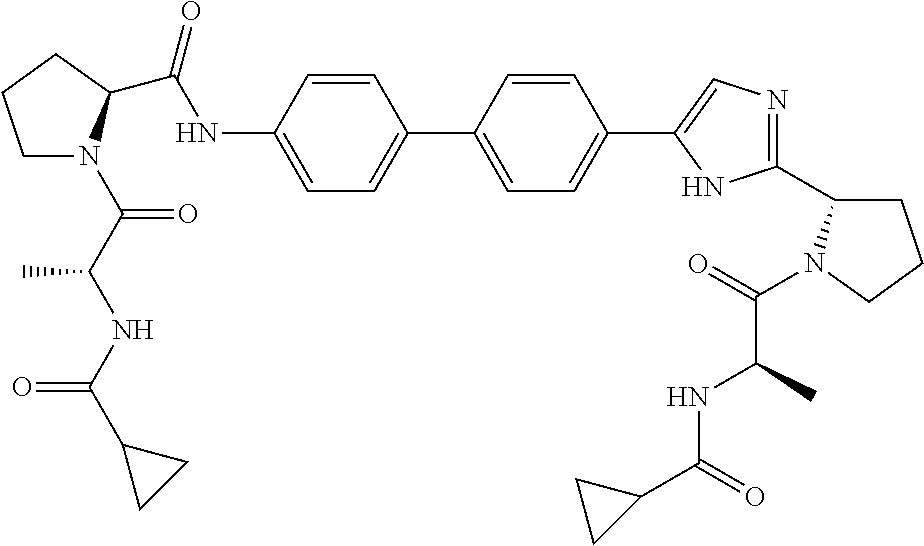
C(NC1=CC=C(C2=CC=C(C3=CN=C(C4N(C(C(C)NC(C5CC5)=O)=O)CCC4)N3)C=C2)C=C1)(=O)C1N(C(C(NC(C2CC2)=O)C)=O)CCC1
